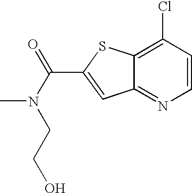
N(C(C1=CC2=NC=CC(Cl)=C2S1)=O)(CCO)C
